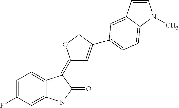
C1=C(F)C=C2C(=C1)C(=C1C=C(C3=CC=C4C(=C3)C=CN4C)CO1)C(=O)N2
